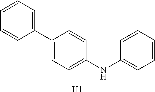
C1(C2=CC=C(NC3=CC=CC=C3)C=C2)=CC=CC=C1.[H1]
